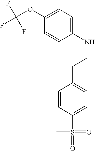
C1(OC(F)(F)F)=CC=C(NCCC2=CC=C(S(=O)(=O)C)C=C2)C=C1
